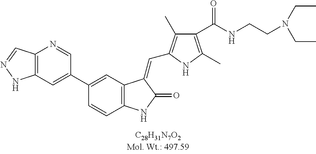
C1(C2=CC3=C(C=C2)NC(=O)C3=CC2=C(C)C(C(NCCN(CC)CC)=O)=C(C)N2)=CC2=C(N=C1)C=NN2
